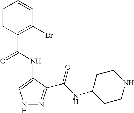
C1(C(=O)NC2=CNN=C2C(NC2CCNCC2)=O)=C(Br)C=CC=C1
